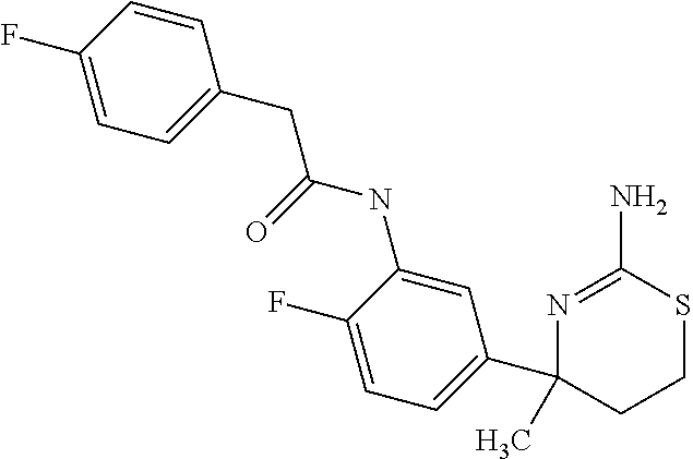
C1(F)=CC=C(CC(NC2=CC(C3(C)CCSC(N)=N3)=CC=C2F)=O)C=C1
